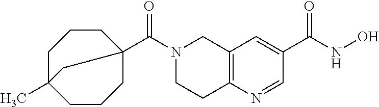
C12=C(N=CC(C(NO)=O)=C1)CCN(C(=O)C13CCCC(C)(CCC1)C3)C2
